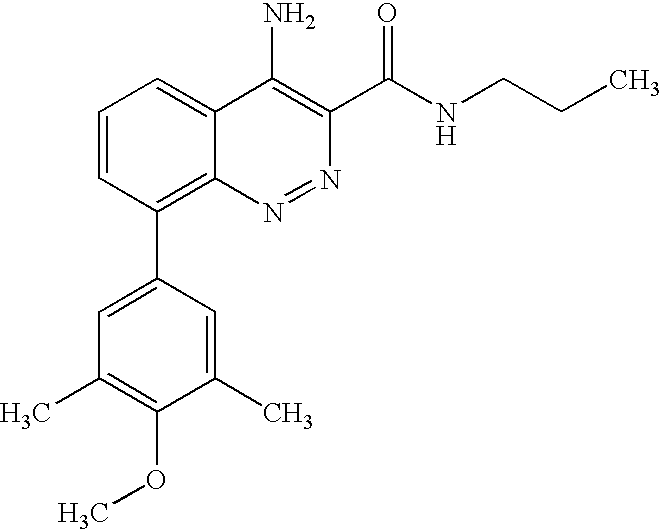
C1(C)=CC(C2=C3C(=CC=C2)C(N)=C(C(=O)NCCC)N=N3)=CC(C)=C1OC
